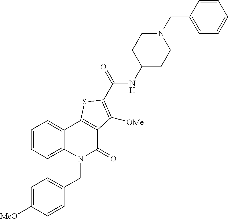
C1=CC=C2C(=C1)C1=C(C(=O)N2CC2=CC=C([MeO])C=C2)C([OMe])=C(C(=O)NC2CCN(CC3=CC=CC=C3)CC2)S1
